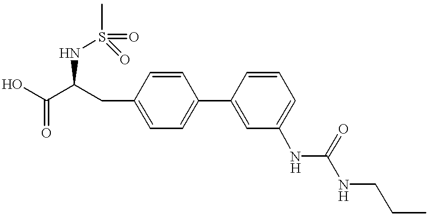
N(C(C(O)=O)CC1=CC=C(C2=CC(NC(=O)NCCC)=CC=C2)C=C1)S(=O)(=O)C
